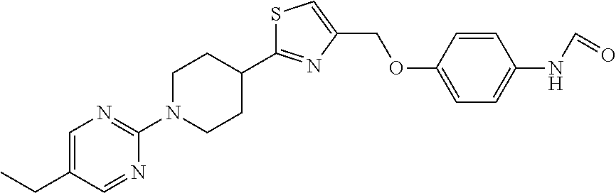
S1C(C2CCN(C3=NC=C(CC)C=N3)CC2)=NC(COC2=CC=C(NC=O)C=C2)=C1
